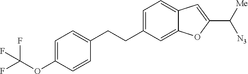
C1=C(CCC2=CC=C(OC(F)(F)F)C=C2)C=C2C(=C1)C=C(C([N3])[Me])O2
